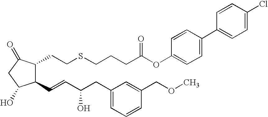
C1(CCSCCCC(OC2=CC=C(C3=CC=C(Cl)C=C3)C=C2)=O)C(C=CC(CC2=CC=CC(COC)=C2)O)C(O)CC1=O
